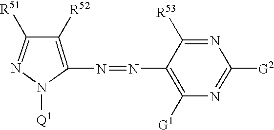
N1=C([R51])C([R52])=C(N=NC2=C([G1])N=C([G2])N=C2[R53])N1[Q1]
